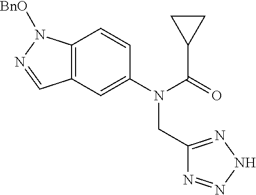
C12=C(C=C(N(C(=O)C3CC3)CC3=NNN=N3)C=C1)C=NN2[BnO]
